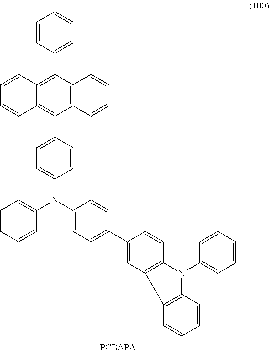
C12=C(C3=CC=CC=C3)C3=C(C(C4=CC=C(N(C5=CC=C(C6=CC7=C(C=C6)N(C6=CC=CC=C6)C6=C7C=CC=C6)C=C5)C5=CC=CC=C5)C=C4)=C1C=CC=C2)C=CC=C3
